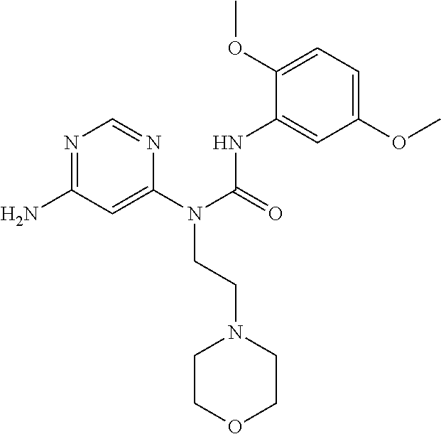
NC1=NC=NC(N(C(=O)NC2=CC(OC)=CC=C2OC)CCN2CCOCC2)=C1
